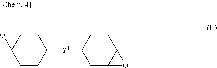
C1([Y1]C2CC3C(CC2)O3)CC2C(CC1)O2
